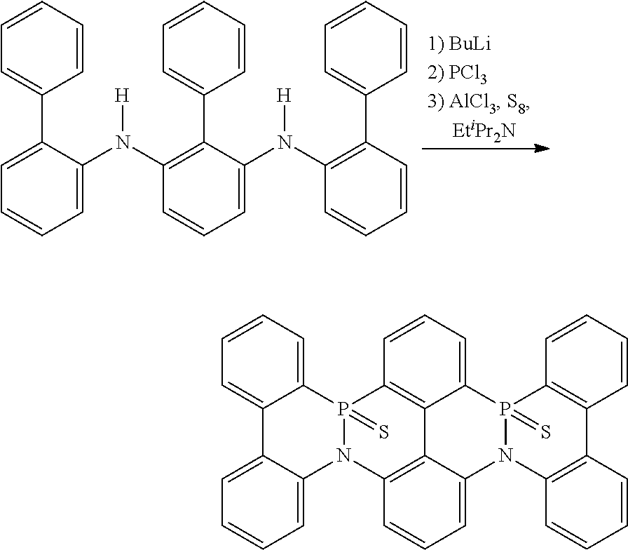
C12=CC=CC=C1P1(=S)N(C3=CC=CC=C23)C2=C3C(=CC=C2)N2C4=C(C=CC=C4)C4=C(P2(=S)C2=CC=CC1=C32)C=CC=C4.C1(C2=CC=CC=C2N(C2=C(C3=CC=CC=C3)C(N(C3=C(C4=CC=CC=C4)C=CC=C3)[H])=CC=C2)[H])=CC=CC=C1
